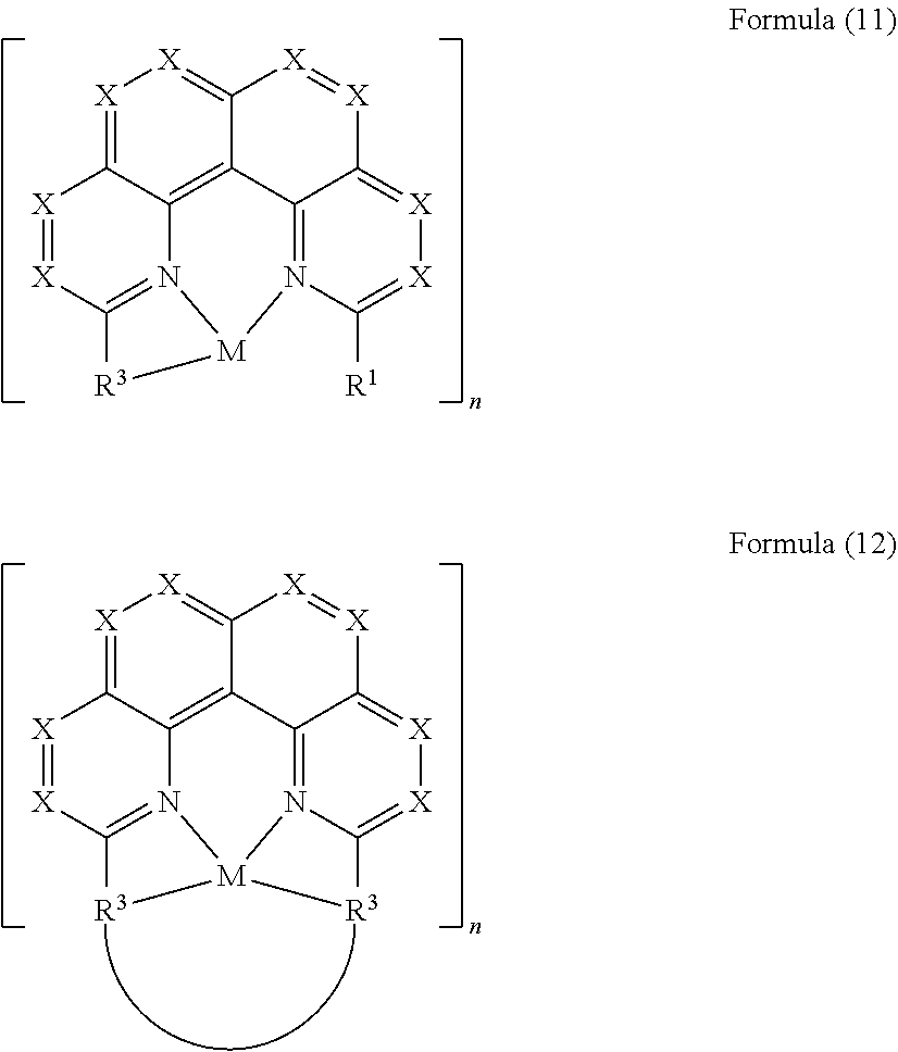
[X]1=C2C3=C4C(=[X]1)[X]=[X]C1=[X][X]=C5N(=C41)[M]1([R3]5)N3=C([X]=[X]2)[R3]1.[X]1=C2C3=C4C(=[X]1)[X]=[X]C1=[X][X]=C([R1])N(=C41)[M]1N3=C([X]=[X]2)[R3]1
